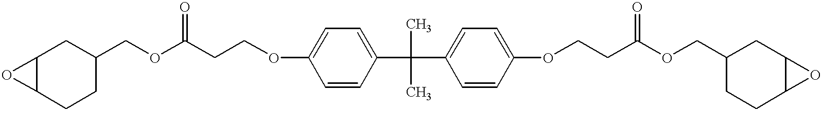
C12CCC(COC(CCOC3=CC=C(C(C)(C)C4=CC=C(OCCC(OCC5CCC6C(C5)O6)=O)C=C4)C=C3)=O)CC1O2
